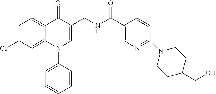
C1=C(Cl)C=C2C(=C1)C(=O)C(CNC(C1=CN=C(N3CCC(CO)CC3)C=C1)=O)=CN2C1=CC=CC=C1
